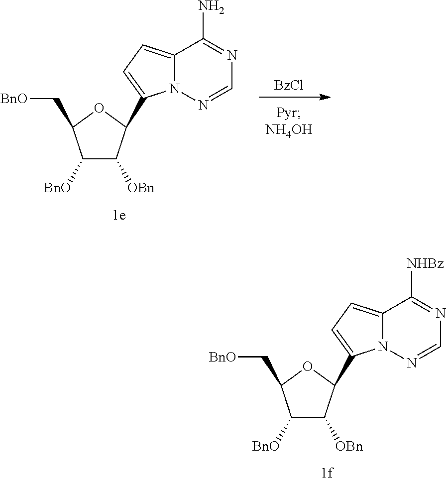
C1([BnO])C([OBn])C(C2=CC=C3N2N=CN=C3[NHBz])OC1C[BnO].C1([BnO])C([OBn])C(C2=CC=C3N2N=CN=C3N)OC1C[BnO].[BzCl]
